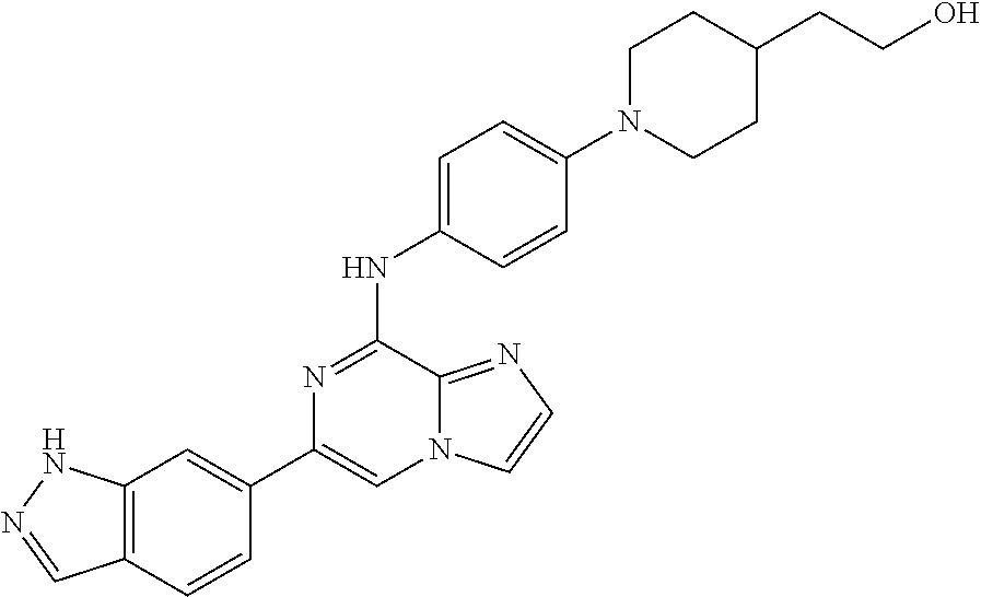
C1(C2=CC3=C(C=C2)C=NN3)=CN2C(=NC=C2)C(NC2=CC=C(N3CCC(CCO)CC3)C=C2)=N1
